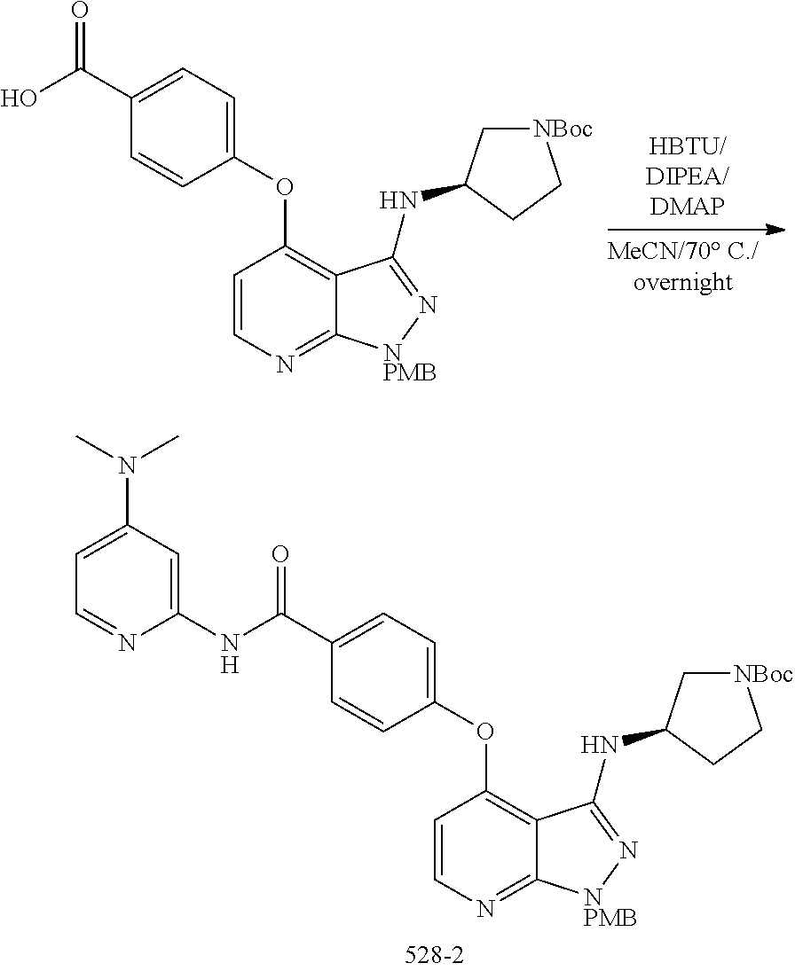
C1=CN=C2C(=C1OC1=CC=C(C(O)=O)C=C1)C(NC1C[NBoc]CC1)=N[NPMB]2.C1=CN=C2C(=C1OC1=CC=C(C(NC3=CC(N(C)C)=CC=N3)=O)C=C1)C(NC1C[NBoc]CC1)=N[NPMB]2
